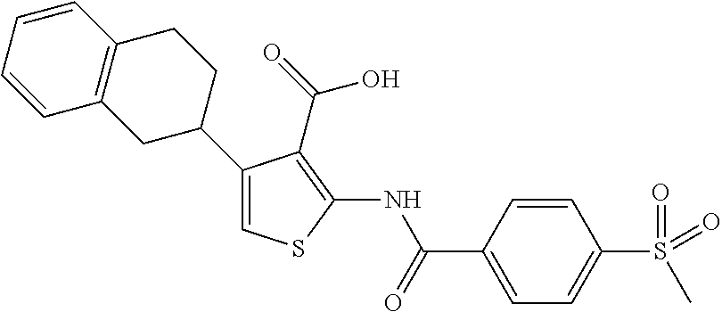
C1(C2CCC3=C(C2)C=CC=C3)=CSC(NC(C2=CC=C(S(=O)(C)=O)C=C2)=O)=C1C(=O)O
